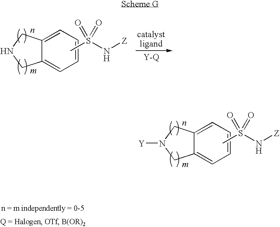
C12=CC=CC=C1CNC2.CS(N[Z])(=O)=O.C12=CC=CC=C1CN([Y])C2.CS(N[Z])(=O)=O
